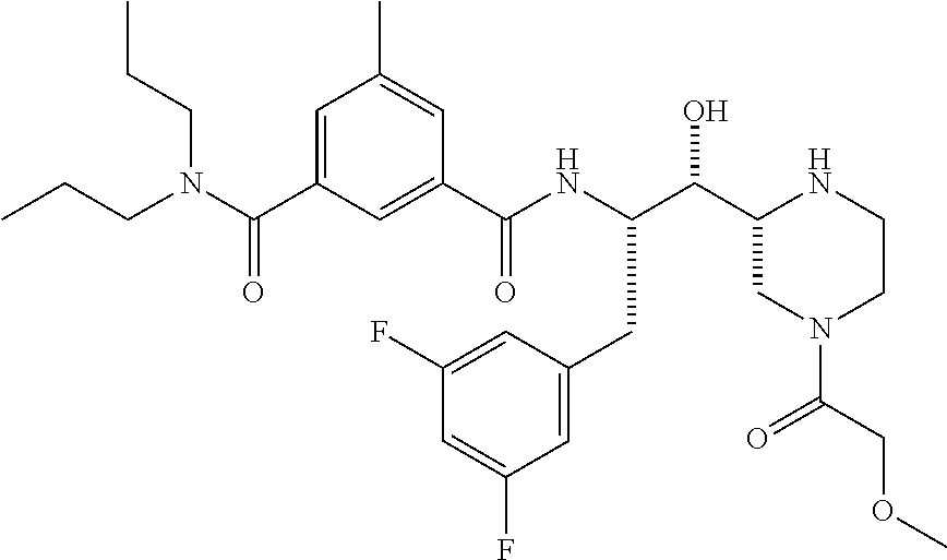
C(C1CN(C(COC)=O)CCN1)(O)C(NC(C1=CC(C(N(CCC)CCC)=O)=CC(C)=C1)=O)CC1=CC(F)=CC(F)=C1
